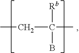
C(C(C)([Rb])B)C
